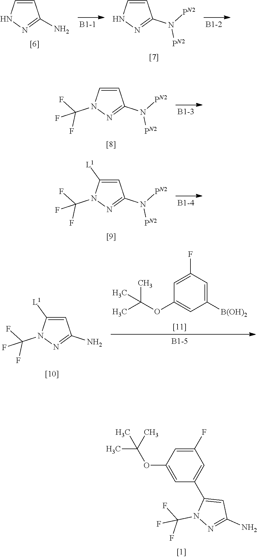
C1=CNN=C1N.C1=CNN=C1N([PN2])[PN2].C1=CN(C(F)(F)F)N=C1N([PN2])[PN2].C1=C([L1])N(C(F)(F)F)N=C1N([PN2])[PN2].C1([B(OH)2])=CC(F)=CC(OC(C)(C)C)=C1.C1=C([L1])N(C(F)(F)F)N=C1N.C1(F)=CC(OC(C)(C)C)=CC(C2=CC(N)=NN2C(F)(F)F)=C1
